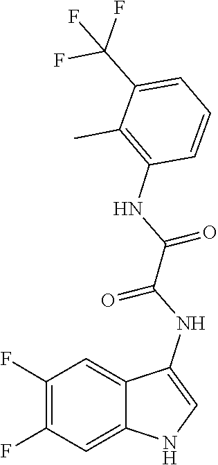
O=C(NC1=CNC2=CC(F)=C(F)C=C12)C(NC1=C(C)C(C(F)(F)F)=CC=C1)=O
